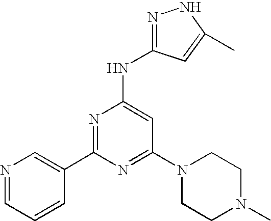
N1=CC=CC(C2=NC(NC3=NNC(C)=C3)=CC(N3CCN(C)CC3)=N2)=C1
